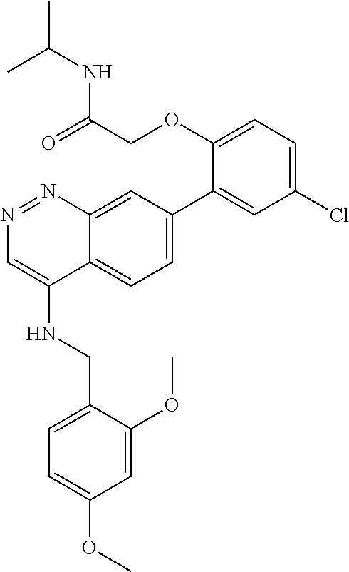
N1=NC=C(NCC2=CC=C(OC)C=C2OC)C2=CC=C(C3=CC(Cl)=CC=C3OCC(NC(C)C)=O)C=C12
